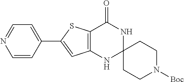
C1=CC(C2=CC3=C(S2)C(=O)NC2(N3)CCN([Boc])CC2)=CC=N1
